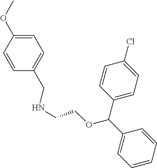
C1=CC(OC)=CC=C1CNCCOC(C1=CC=C(Cl)C=C1)C1=CC=CC=C1
